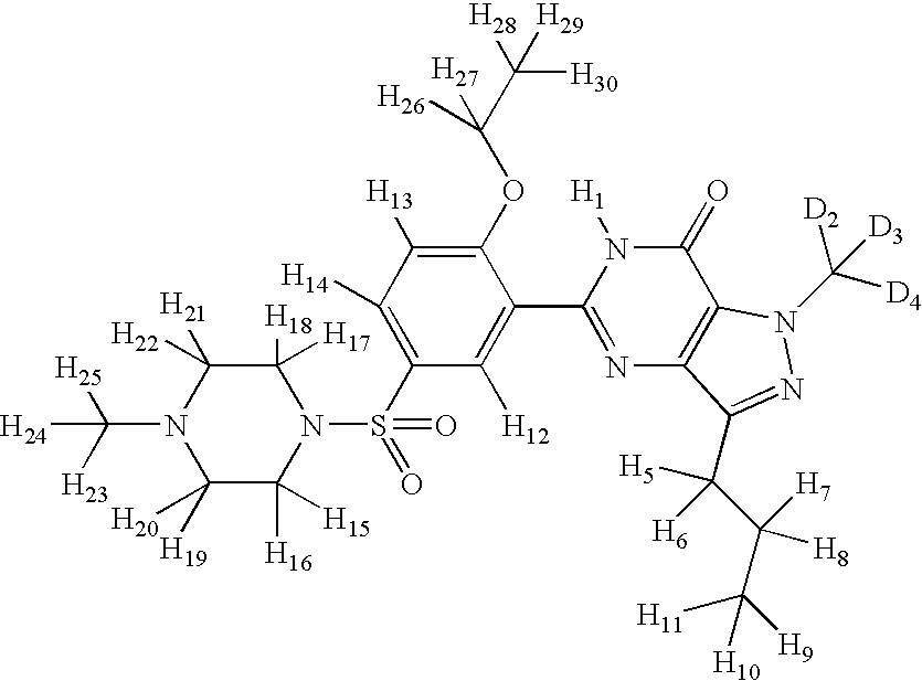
C1([H17])([H18])C([H22])([H21])N(C([H23])([H25])[H24])C([H20])([H19])C([H16])([H15])N1S(C1=C([H14])C([H13])=C(OC(C([H28])([H30])[H29])([H27])[H26])C(C2=NC3=C(C(=O)N2[H1])N(C([D4])([D2])[D3])N=C3C(C(C([H9])([H11])[H10])([H7])[H8])([H5])[H6])=C1[H12])(=O)=O
